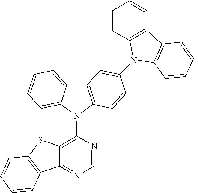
C1=CC2=C(C=C1)C1=C(N2C2=CC3=C(N(C4=C5C(=NC=N4)C4=C(S5)C=CC=C4)C4=CC=CC=C34)C=C2)C=CC=C1
